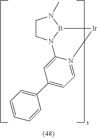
C1CN2B(N1C)[Ir]N1=CC=C(C3=CC=CC=C3)C=C21
